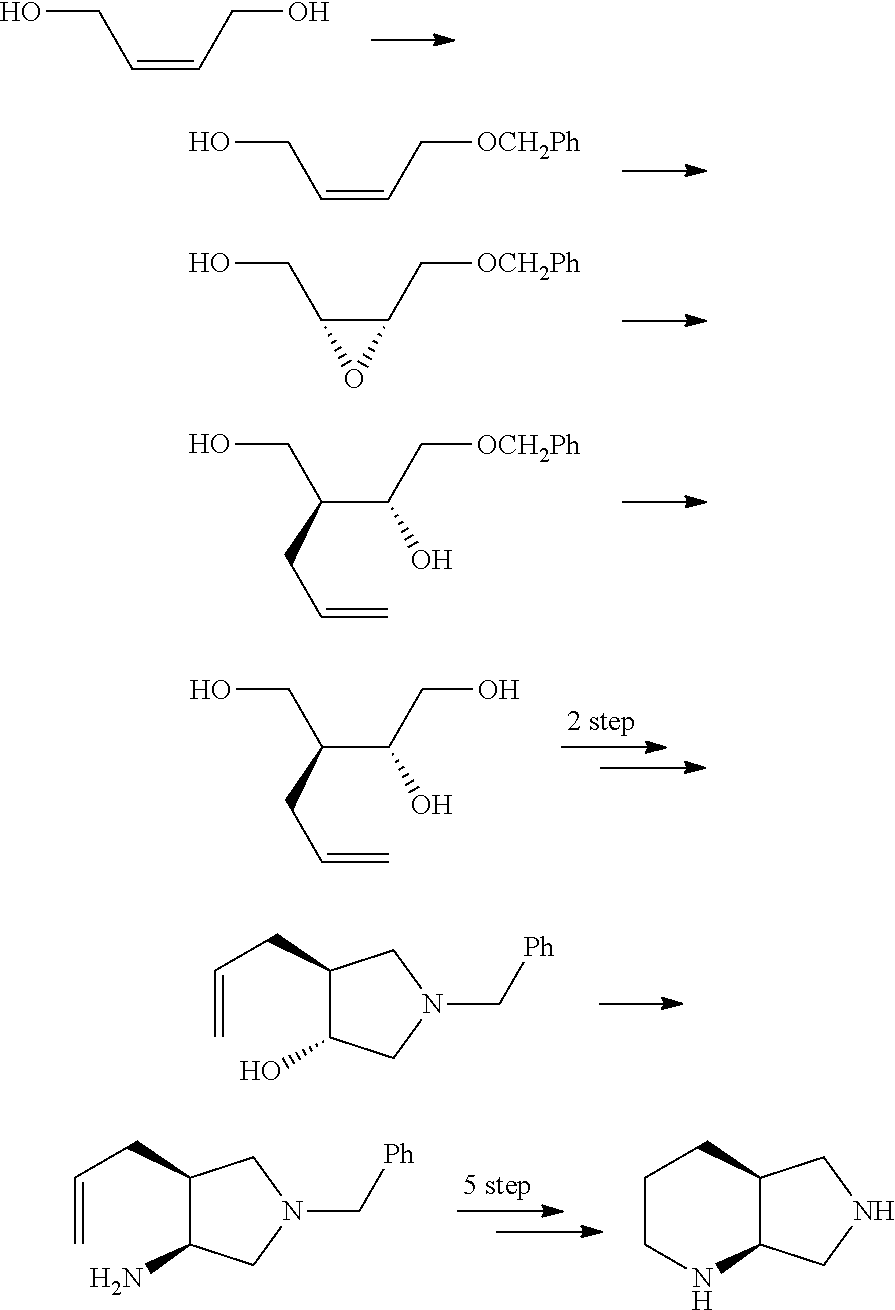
OCC=CCO.OCC=CC[OCH2Ph].OCC1C(C[OCH2Ph])O1.OCC(C(C[OCH2Ph])O)CC=C.OCC(C(CO)O)CC=C.C(=C)CC1C(O)CN(C[Ph])C1.C(=C)CC1C(N)CN(C[Ph])C1.C1CNC2C(C1)CNC2
